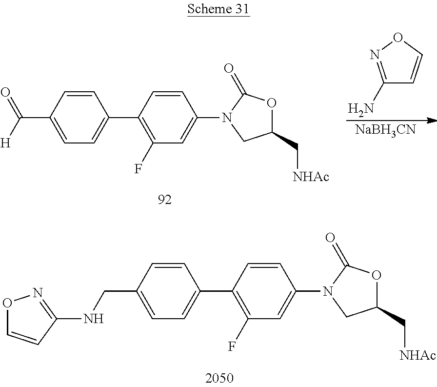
C1(N)=NOC=C1.[NaBH3CN].C1=C(C(=O)[H])C=CC(C2=C(F)C=C(N3CC(C[NHAc])OC3=O)C=C2)=C1.C1=C(CNC2=NOC=C2)C=CC(C2=C(F)C=C(N3CC(C[NHAc])OC3=O)C=C2)=C1
